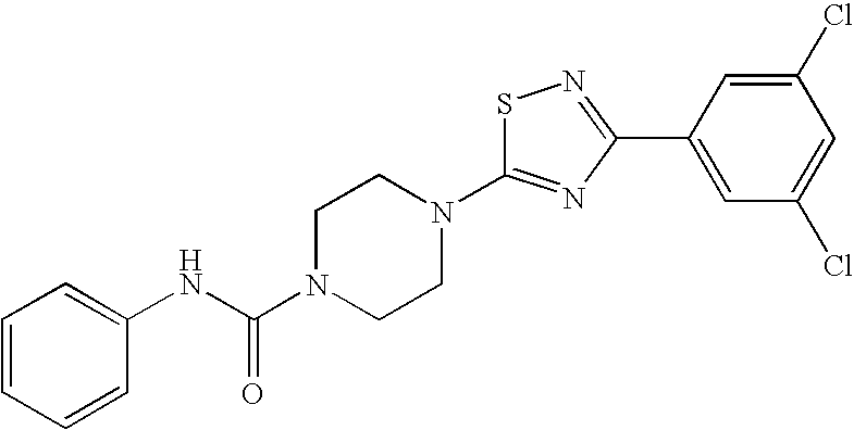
S1C(N2CCN(C(NC3=CC=CC=C3)=O)CC2)=NC(C2=CC(Cl)=CC(Cl)=C2)=N1
